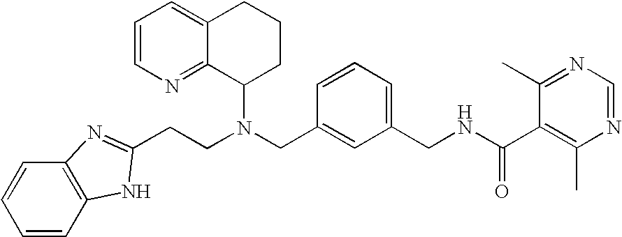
N(CC1=CC(CNC(C2=C(C)N=CN=C2C)=O)=CC=C1)(C1CCCC2=CC=CN=C12)CCC1=NC2=C(C=CC=C2)N1
